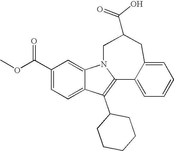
C1(C(OC)=O)=CC=C2C(=C1)N1C(=C2C2CCCCC2)C2=CC=CC=C2CC(C(O)=O)C1
